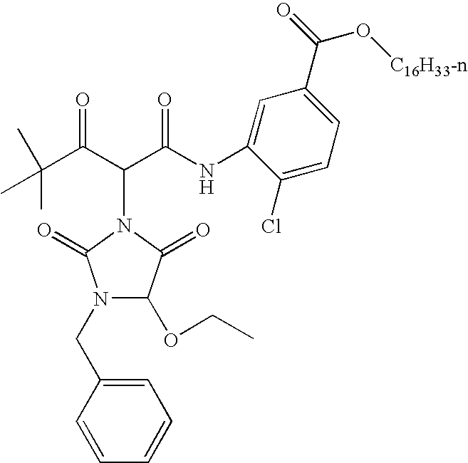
CC(C)(C(C(C(NC1=CC(C(=O)O[C16H33-n])=CC=C1Cl)=O)N1C(=O)N(CC2=CC=CC=C2)C(OCC)C1=O)=O)C
